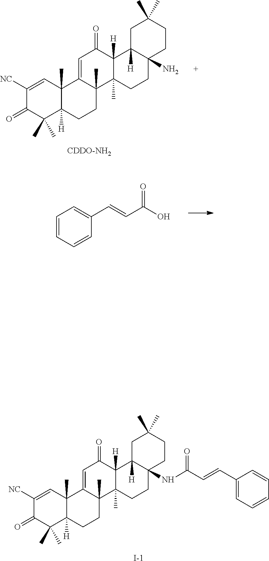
C1([NC])=CC2(C)C([H])(C(C)(C)C1=O)CCC1(C)C2=CC(=O)C2([H])C1(C)CCC1(N)C2([H])CC(C)(C)CC1.[CDDO-NH2].C1=CC=CC(C=CC(O)=O)=C1.C1([NC])=CC2(C)C([H])(C(C)(C)C1=O)CCC1(C)C2=CC(=O)C2([H])C1(C)CCC1(NC(=O)C=CC3=CC=CC=C3)C2([H])CC(C)(C)CC1.[I-]
